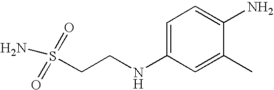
S(CCNC1=CC=C(N)C(C)=C1)(N)(=O)=O
